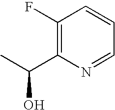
C1(F)=C(C(C)O)N=CC=C1
